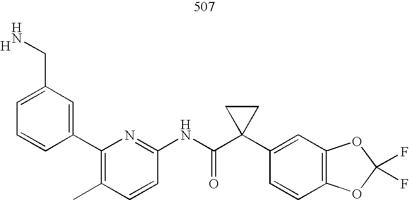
C1=CC(NC(C2(C3=CC4=C(C=C3)OC(F)(F)O4)CC2)=O)=NC(C2=CC(CN)=CC=C2)=C1C.[H]
